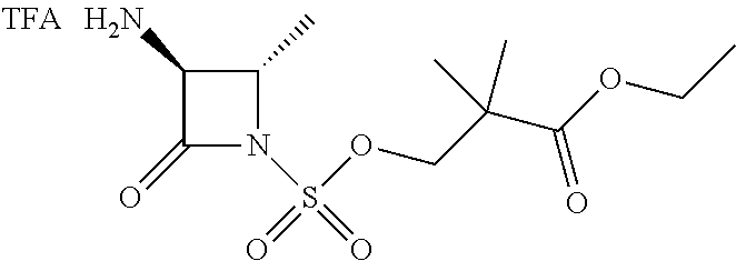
C1(=O)N(S(=O)(OCC(C(OCC)=O)(C)C)=O)C(C)C1N
